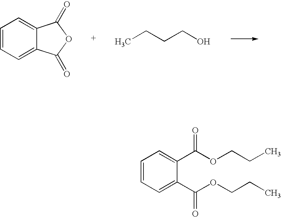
C1=CC=C2C(=C1)C(=O)OC2=O.CCCCO.C1=CC=C(C(OCCC)=O)C(C(OCCC)=O)=C1
